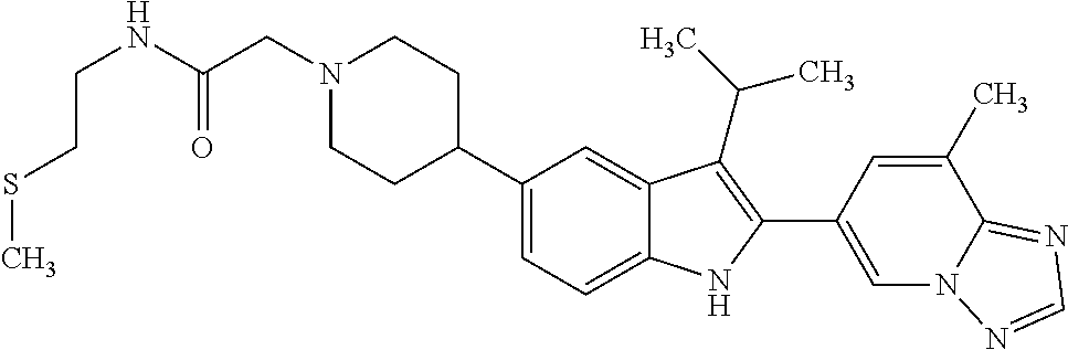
N1(CC(=O)NCCSC)CCC(C2=CC=C3C(=C2)C(C(C)C)=C(C2=CN4C(=NC=N4)C(C)=C2)N3)CC1
